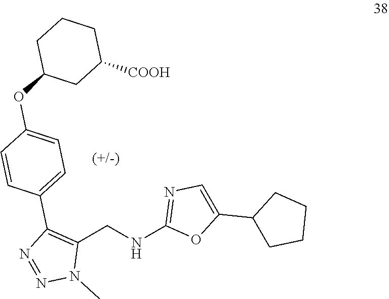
C(NC1=NC=C(C2CCCC2)O1)C1=C(C2=CC=C(OC3CC([COOH])CCC3)C=C2)N=NN1C
